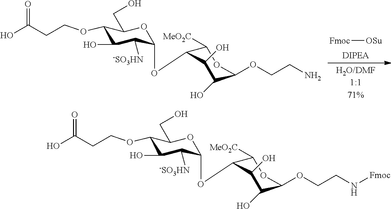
C1(OCCC(O)=O)C(O)C([-SO3HN])C(OC2C([MeO2C])OC(OCCN)C(O)C2O)OC1CO.[Fmoc][OSu].C1(OCCC(O)=O)C(O)C([-SO3HN])C(OC2C([MeO2C])OC(OCCN[Fmoc])C(O)C2O)OC1CO
